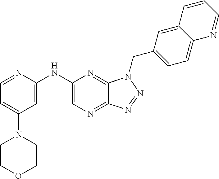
C1(NC2=CC(N3CCOCC3)=CC=N2)=CN=C2C(=N1)N(CC1=CC=C3C(=C1)C=CC=N3)N=N2
